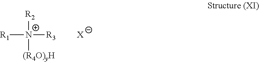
[R1][N+]([R2])([(R4O)yH])[R3].[X]
